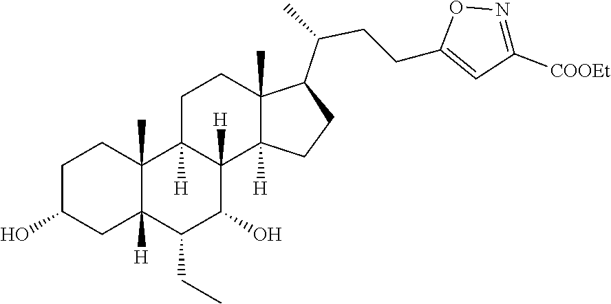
C1(CC)C(O)C2([H])C([H])(C3(C)C1([H])CC(O)CC3)CCC1(C)C(C(CCC3=CC([COOEt])=NO3)C)CCC12[H]
